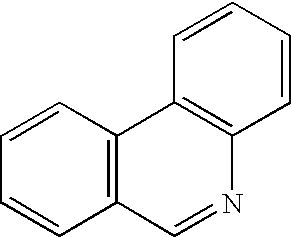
C1=CC2=C(C=C1)N=CC1=C2C=CC=C1
